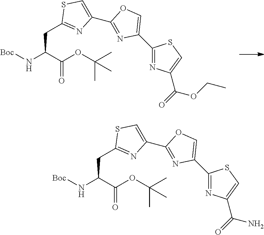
[Boc]NC(C(OC(C)(C)C)=O)CC1=NC(C2=NC(C3=NC(C(=O)OCC)=CS3)=CO2)=CS1.[Boc]NC(C(OC(C)(C)C)=O)CC1=NC(C2=NC(C3=NC(C(=O)N)=CS3)=CO2)=CS1
